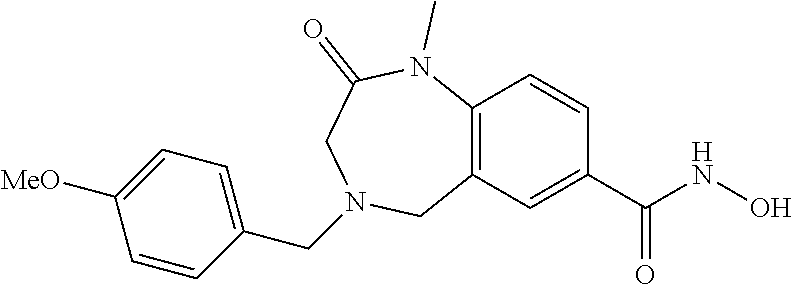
C12=C(C=C(C(NO)=O)C=C1)CN(CC1=CC=C([MeO])C=C1)CC(=O)N2C
